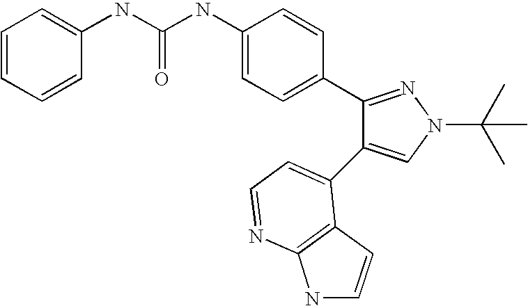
C(NC1=CC=C(C2=NN(C(C)(C)C)C=C2C2=CC=NC3=C2C=CN3)C=C1)(=O)NC1=CC=CC=C1
